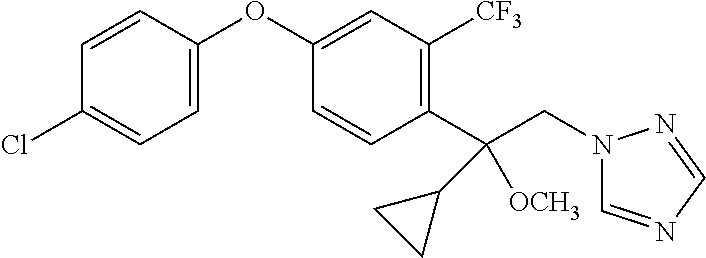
C1=C(OC2=CC([CF3])=C(C(CN3C=NC=N3)([OCH3])C3CC3)C=C2)C=CC(Cl)=C1
